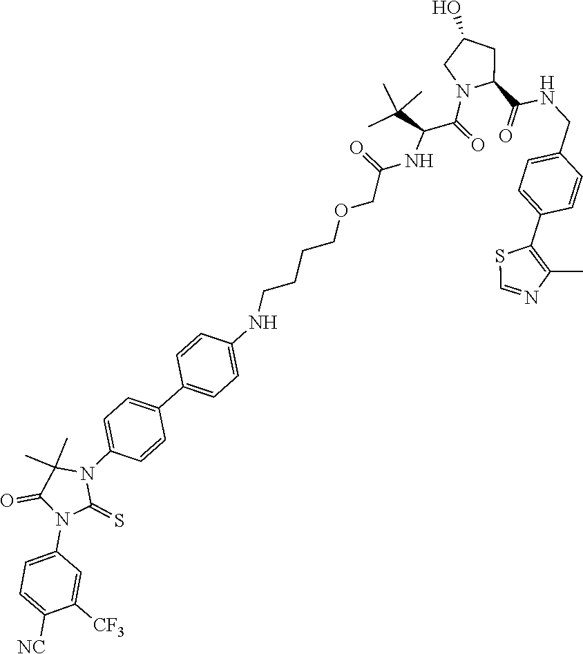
C1=C(N2C(=S)N(C3=CC=C(C4=CC=C(NCCCCOCC(=O)NC(C(=O)N5CC(O)CC5C(NCC5=CC=C(C6=C(C)N=CS6)C=C5)=O)C(C)(C)C)C=C4)C=C3)C(C)(C)C2=O)C=C([CF3])C([NC])=C1
